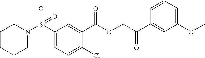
S(C1=CC=C(Cl)C(C(OCC(C2=CC(OC)=CC=C2)=O)=O)=C1)(=O)(=O)N1CCCCC1
